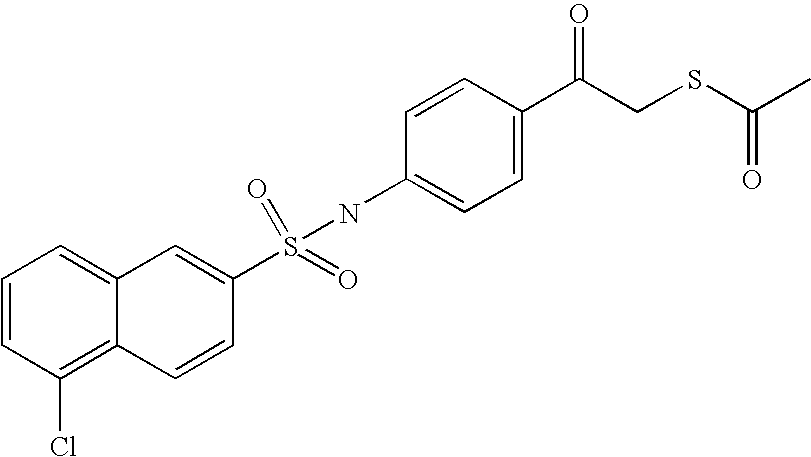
C1=C(C(CSC(C)=O)=O)C=CC(NS(=O)(C2=CC3=CC=CC(Cl)=C3C=C2)=O)=C1
